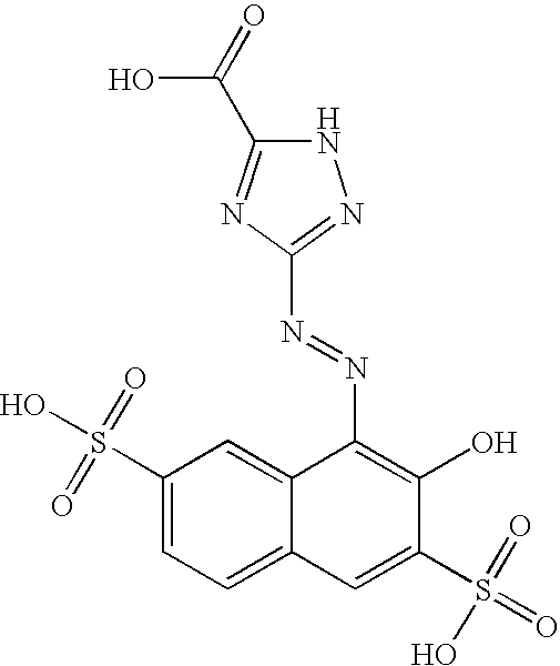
C1(S(O)(=O)=O)=CC=C2C(=C1)C(N=NC1=NNC(C(=O)O)=N1)=C(O)C(S(=O)(=O)O)=C2
